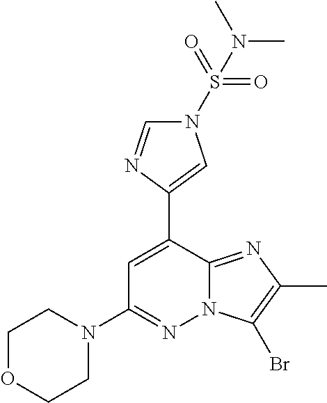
N1(C2=NN3C(=NC(C)=C3Br)C(C3=CN(S(=O)(=O)N(C)C)C=N3)=C2)CCOCC1
